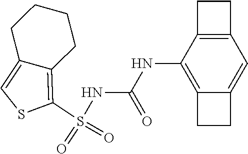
S(NC(NC1=C2C(=CC3=C1CC3)CC2)=O)(C1=C2C(=CS1)CCCC2)(=O)=O
